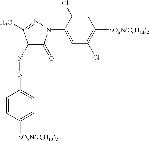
C1(N2C(=O)C(N=NC3=CC=C([SO2N(C6H13)2])C=C3)C(C)=N2)=CC(Cl)=C([SO2N(C6H13)2])C=C1Cl
